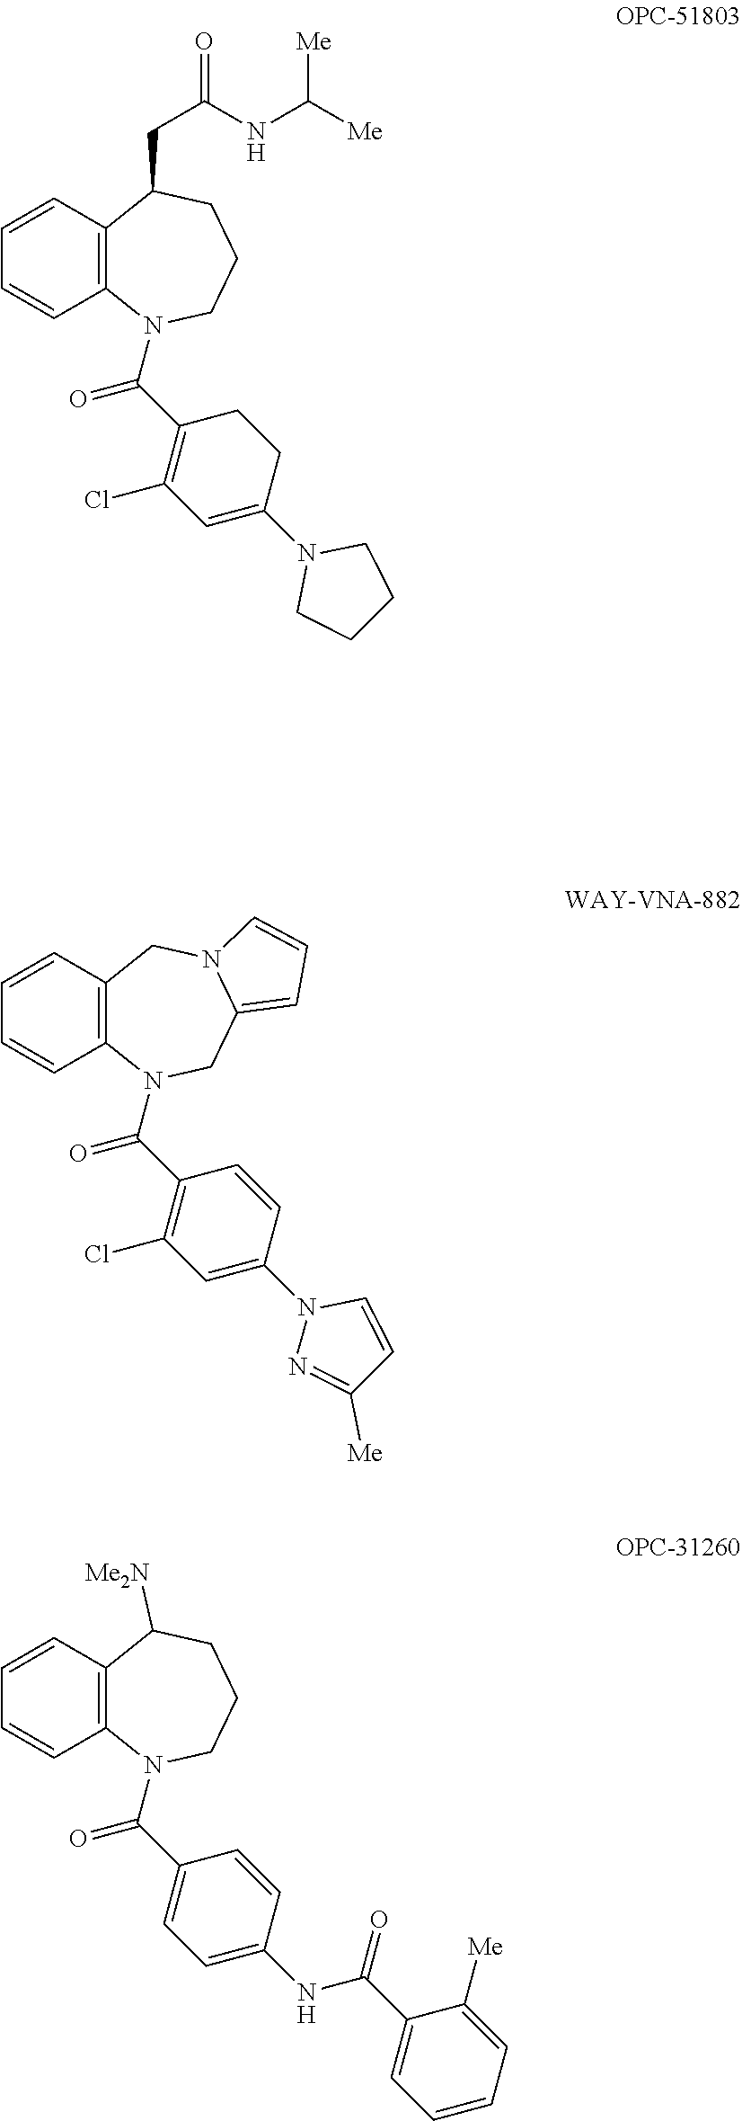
C1=CC2=C(C=C1)N(C(C1=C(Cl)C=C(N3CCCC3)CC1)=O)CCCC2CC(NC([Me])[Me])=O.C1=CC2=C(C=C1)N(C(C1=C(Cl)C=C(N3N=C([Me])C=C3)C=C1)=O)CC1=CC=CN1C2.C1=CC2=C(C=C1)N(C(C1=CC=C(NC(C3=CC=CC=C3[Me])=O)C=C1)=O)CCCC2[Me2N]
